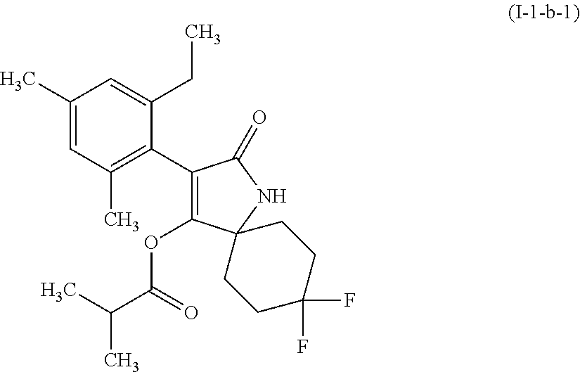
C1(C)=CC(C)=C(C2=C(OC(=O)C(C)C)C3(NC2=O)CCC(F)(F)CC3)C(CC)=C1
